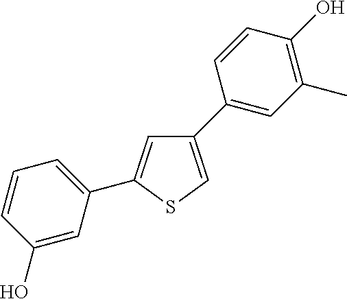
C1(C2=CC(C)=C(O)C=C2)=CSC(C2=CC=CC(O)=C2)=C1
